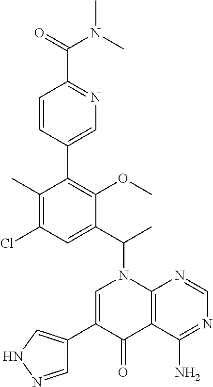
C1(C)=C(Cl)C=C(C(C)N2C=C(C3=CNN=C3)C(=O)C3=C2N=CN=C3N)C(OC)=C1C1=CN=C(C(=O)N(C)C)C=C1
